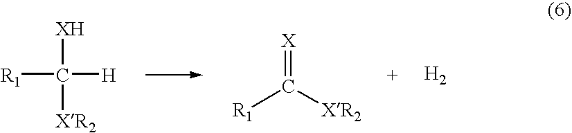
[X]=C([XR2])[R1].[XH]C([XR2])([R1])[H].[H2]
